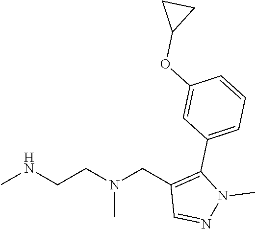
CNCCN(CC1=C(C2=CC=CC(OC3CC3)=C2)N(C)N=C1)C
